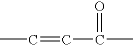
C(C(=O)C)=CC
